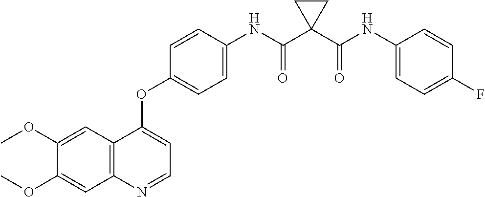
C1=C(OC)C(OC)=CC2=C1C(OC1=CC=C(NC(C3(C(NC4=CC=C(F)C=C4)=O)CC3)=O)C=C1)=CC=N2
